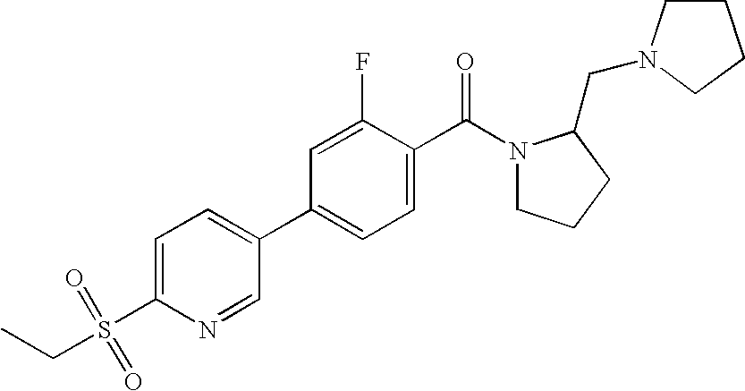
C1=C(S(=O)(=O)CC)N=CC(C2=CC=C(C(N3CCCC3CN3CCCC3)=O)C(F)=C2)=C1
